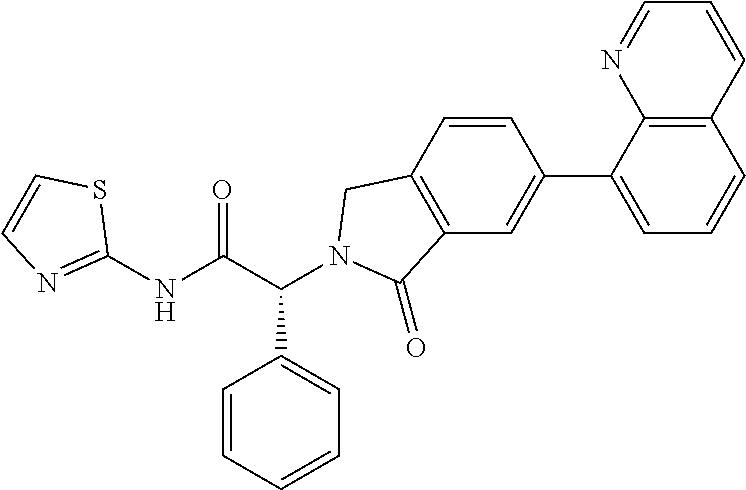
C1(NC(C(C2=CC=CC=C2)N2CC3=C(C=C(C4=CC=CC5=C4N=CC=C5)C=C3)C2=O)=O)=NC=CS1
